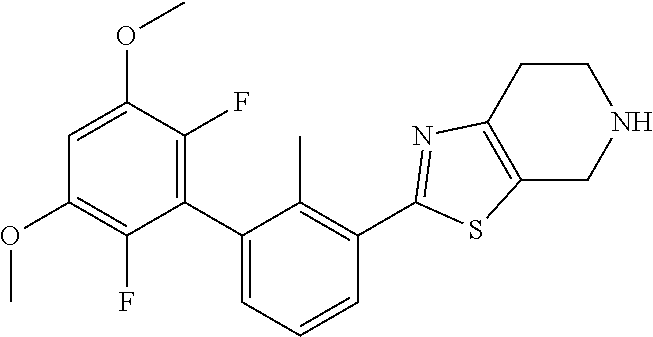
C1(C2=C(F)C(OC)=CC(OC)=C2F)=CC=CC(C2=NC3=C(S2)CNCC3)=C1C
